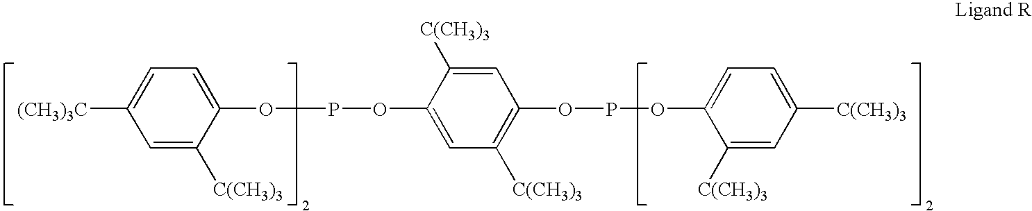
C1(OPOC2=CC([C(CH3)3])=C(OPOC3=CC=C([C(CH3)3])C=C3[C(CH3)3])C=C2[C(CH3)3])=CC=C([(CH3)3C])C=C1[C(CH3)3]
